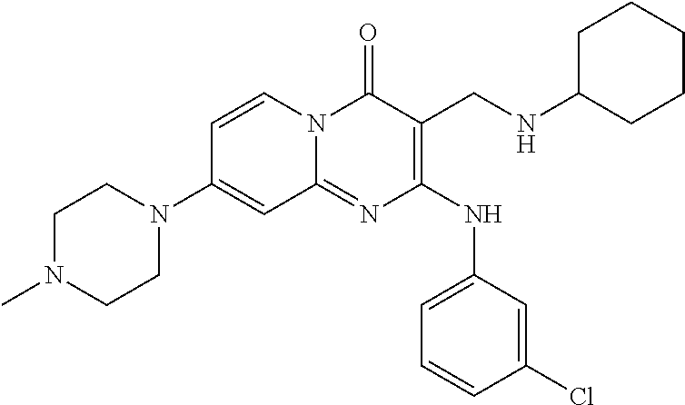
C1=CN2C(=NC(NC3=CC=CC(Cl)=C3)=C(CNC3CCCCC3)C2=O)C=C1N1CCN(C)CC1
